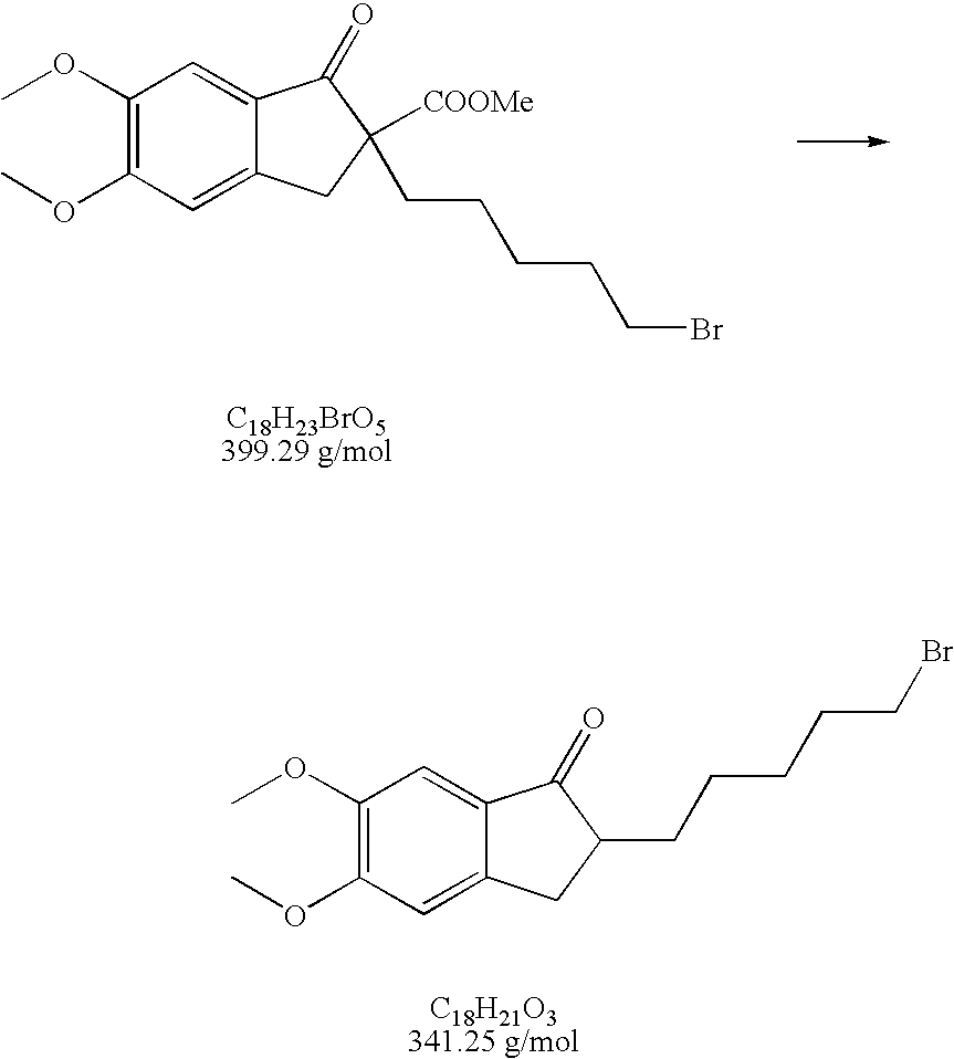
C1(OC)=C(OC)C=C2C(=C1)C(=O)C([COOMe])(CCCCCBr)C2.C1(OC)=C(OC)C=C2C(=C1)C(=O)C(CCCCCBr)C2.[C18H21O3341.25 g/mol]
